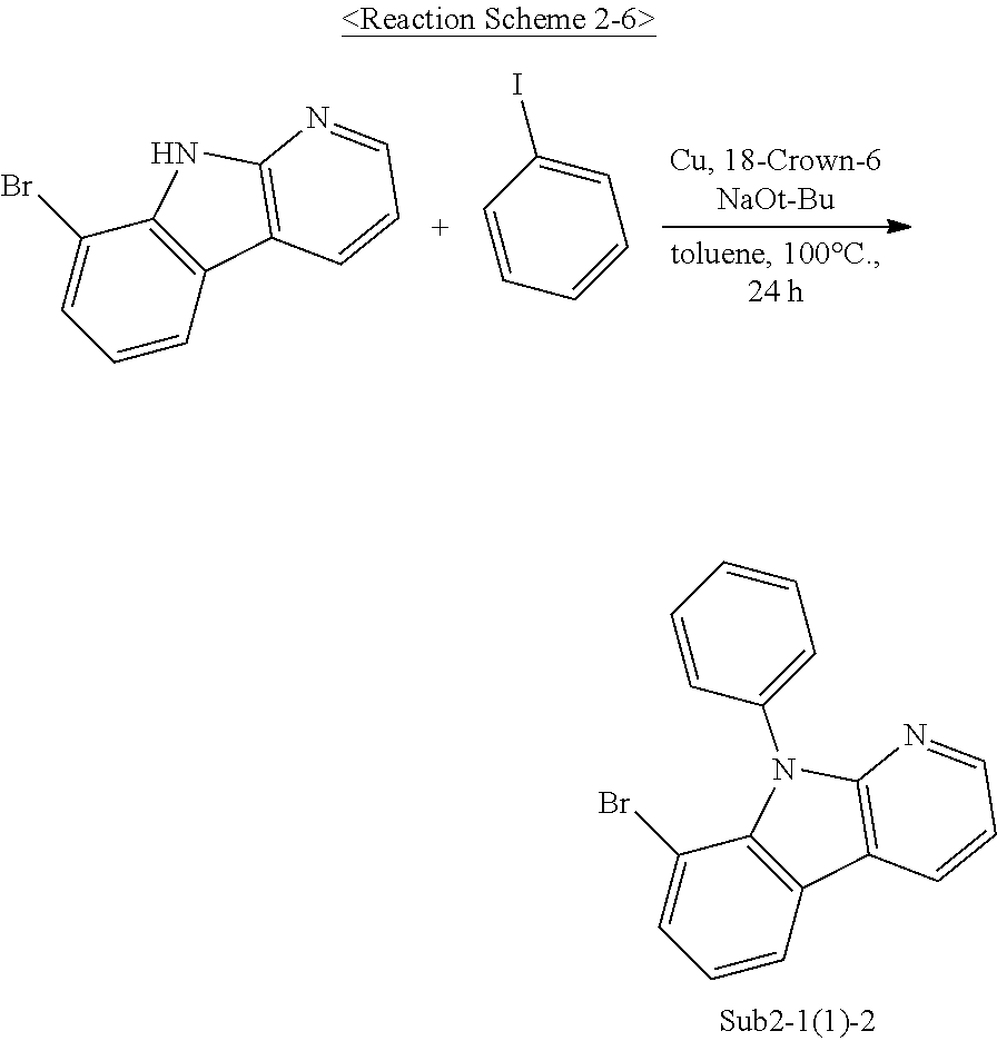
C1(Br)=CC=CC2=C1NC1=C2C=CC=N1.C1=CC=CC=C1I.C1(Br)=CC=CC2=C1N(C1=CC=CC=C1)C1=C2C=CC=N1
